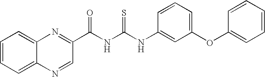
C(NC(NC1=CC(OC2=CC=CC=C2)=CC=C1)=S)(=O)C1=NC2=CC=CC=C2N=C1
